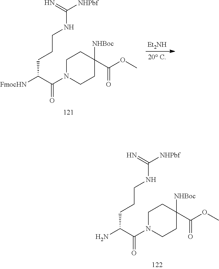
C1N(C(C(N)CCCNC([NHPbf])=N)=O)CCC(C(OC)=O)([NHBoc])C1.C1N(C(C([FmocHN])CCCNC([NHPbf])=N)=O)CCC(C(OC)=O)([NHBoc])C1.[Et2NH]
